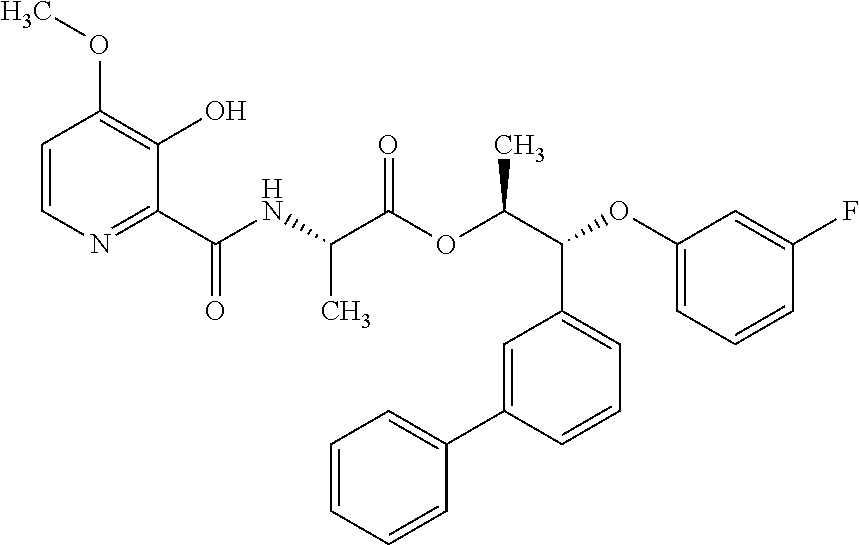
CC(C(=O)OC(C(C1=CC=CC(C2=CC=CC=C2)=C1)OC1=CC=CC(F)=C1)C)NC(C1=NC=CC(OC)=C1O)=O
